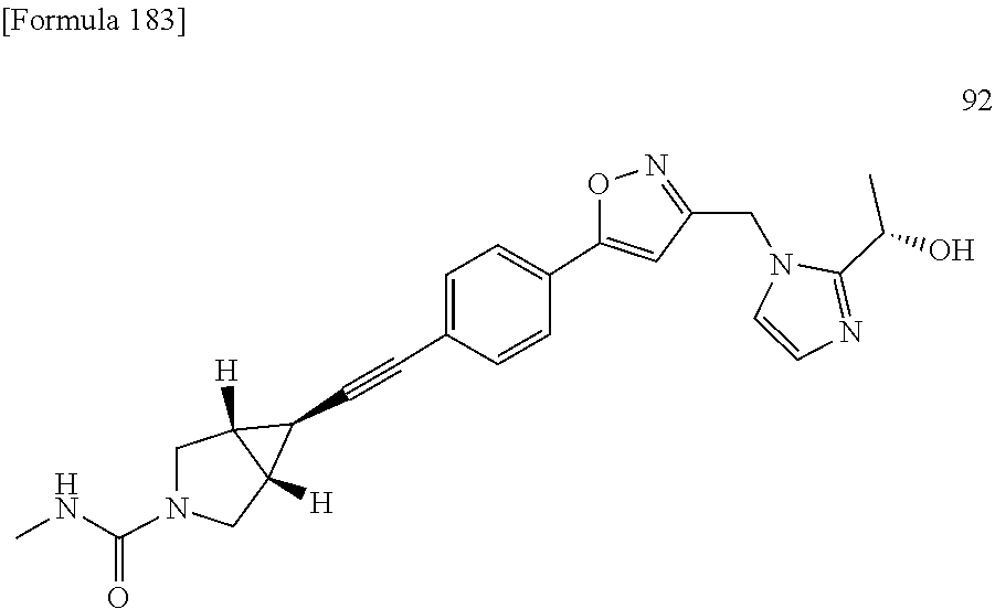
C1(C(C)O)=NC=CN1CC1=NOC(C2=CC=C(C#CC3C4([H])C3([H])CN(C(NC)=O)C4)C=C2)=C1
